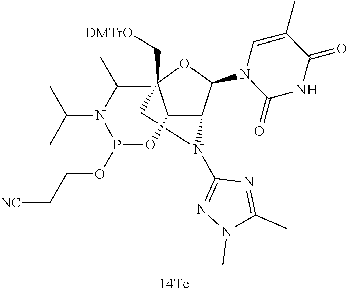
C1C2(C[DMTrO])C(OP(N(C(C)C)C(C)C)OCC[NC])C(C(N3C(=O)NC(=O)C(C)=C3)O2)N1C1=NN(C)C(C)=N1
